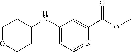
C1C(NC2=CC=NC(C(OC)=O)=C2)CCOC1
